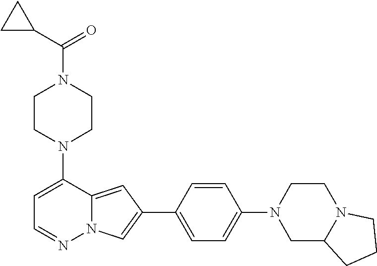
N1(C2=CC=NN3C2=CC(C2=CC=C(N4CC5N(CC4)CCC5)C=C2)=C3)CCN(C(C2CC2)=O)CC1
